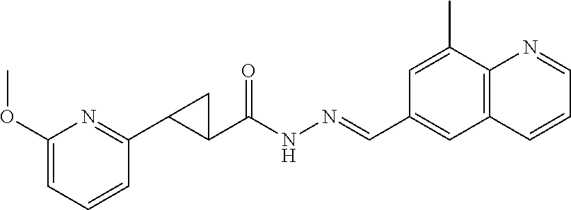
C1=C(OC)N=C(C2C(C(NN=CC3=CC4=C(C(C)=C3)N=CC=C4)=O)C2)C=C1
